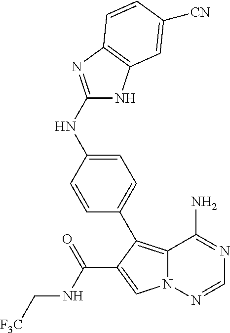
N12C(=C(C3=CC=C(NC4=NC5=C(N4)C=C([CN])C=C5)C=C3)C(C(NC[F3C])=O)=C1)C(N)=NC=N2
